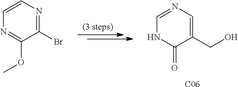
C1(Br)=NC=CN=C1OC.C1(CO)=CN=CNC1=O.[C06]
